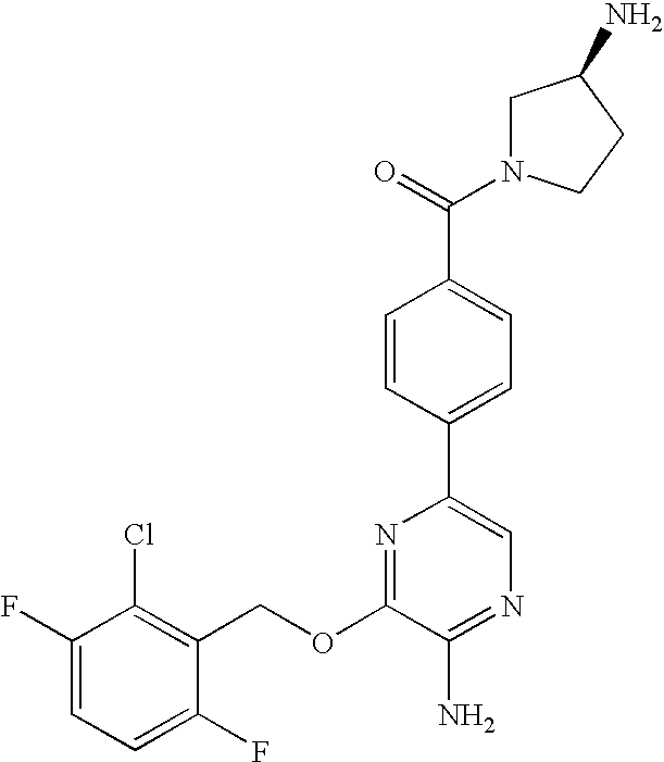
C1(OCC2=C(Cl)C(F)=CC=C2F)=NC(C2=CC=C(C(=O)N3CC(N)CC3)C=C2)=CN=C1N
